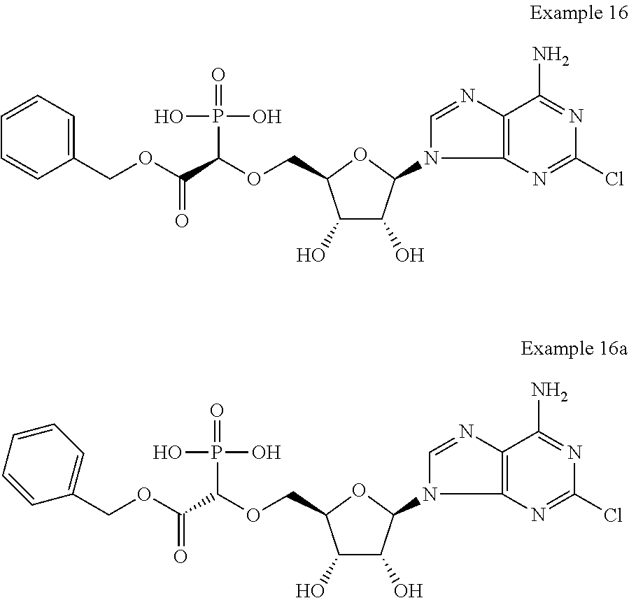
N1(C2C(O)C(O)C(COC(P(=O)(O)O)C(=O)OCC3=CC=CC=C3)O2)C=NC2=C1N=C(Cl)N=C2N.N1(C2C(O)C(O)C(COC(P(=O)(O)O)C(=O)OCC3=CC=CC=C3)O2)C=NC2=C1N=C(Cl)N=C2N
